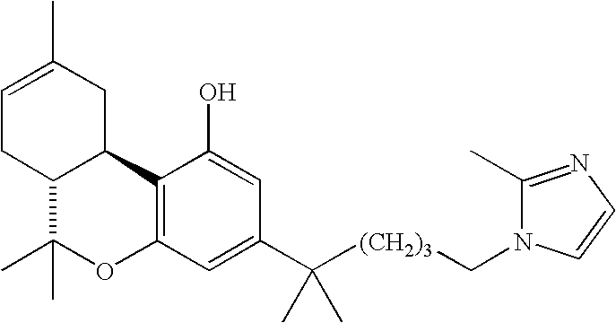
C1=C(C)CC2C(C1)C(C)(C)OC1=C2C(O)=CC(C([(CH2)3]CN2C(C)=NC=C2)(C)C)=C1
